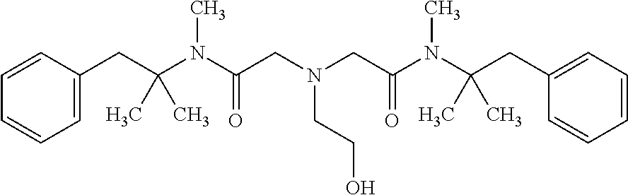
C1=C(CC(N(C(CN(CCO)CC(=O)N(C)C(CC2=CC=CC=C2)(C)C)=O)C)(C)C)C=CC=C1
